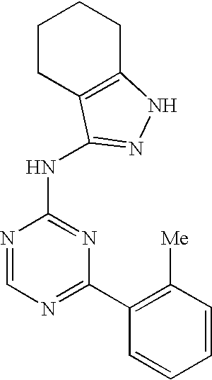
N1=C(C2=C([Me])C=CC=C2)N=C(NC2=NNC3=C2CCCC3)N=C1
